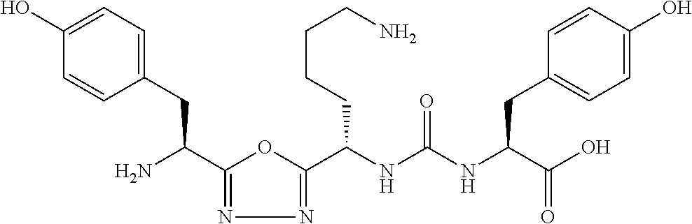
C1(C(N)CC2=CC=C(O)C=C2)=NN=C(C(NC(NC(C(O)=O)CC2=CC=C(O)C=C2)=O)CCCCN)O1
